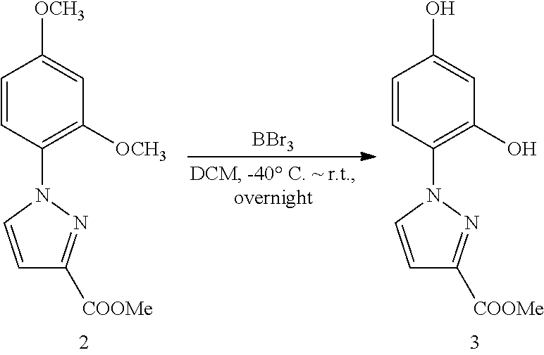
[BBr3].C1=CC(N2C=CC([COOMe])=N2)=C(O)C=C1O.C1=CC(N2C=CC([COOMe])=N2)=C([OCH3])C=C1[OCH3]
